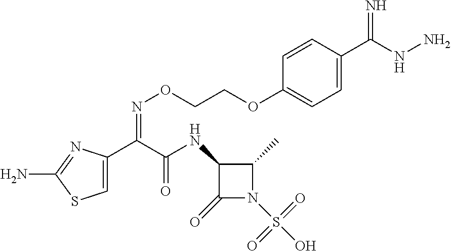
C1=C(C(C(NC2C(=O)N(S(O)(=O)=O)C2C)=O)=NOCCOC2=CC=C(C(NN)=N)C=C2)N=C(N)S1
